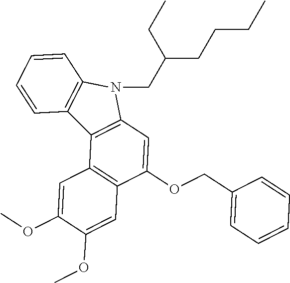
C12=C(C=C(OCC3=CC=CC=C3)C3=C1C=C(OC)C(OC)=C3)N(CC(CCCC)CC)C1=C2C=CC=C1
